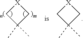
CC1(C)C[X]C1.CC1(C)C[X]C1
